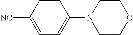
C1=C([NC])C=CC(N2CCOCC2)=C1
